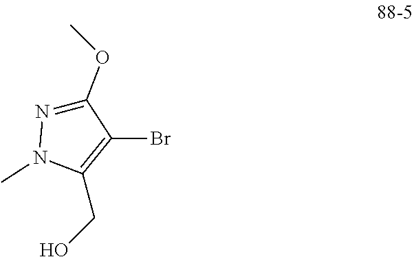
C1(CO)=C(Br)C(OC)=NN1C
